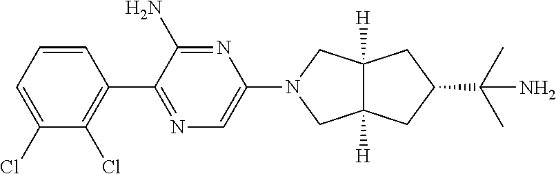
C1=CC=C(Cl)C(Cl)=C1C1=NC=C(N2CC3([H])C([H])(C2)CC(C(N)(C)C)C3)N=C1N
